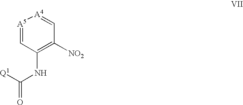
[NO2]C1=C(NC(=O)[Q1])C=[A5][A4]=C1
